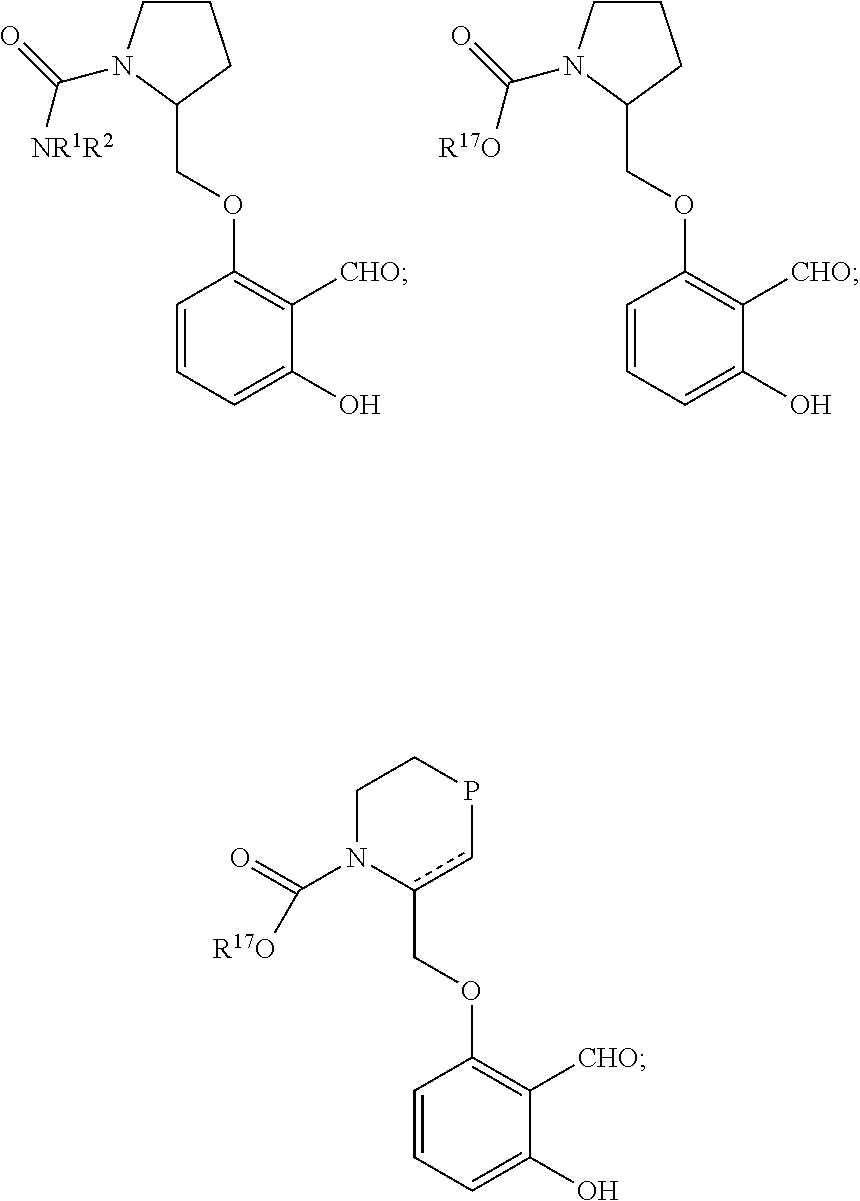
C1CN(C(=O)[NR1R2])C(COC2=C([CHO])C(O)=CC=C2)C1.C1CN(C(=O)[R17O])C(COC2=C([CHO])C(O)=CC=C2)C1.c1(COC2=C([CHO])C(O)=CC=C2)cPCCN1C(=O)[R17O]
